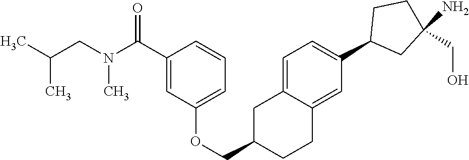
C1=C2C(=CC(C3CC(N)(CO)CC3)=C1)CCC(COC1=CC=CC(C(N(CC(C)C)C)=O)=C1)C2
